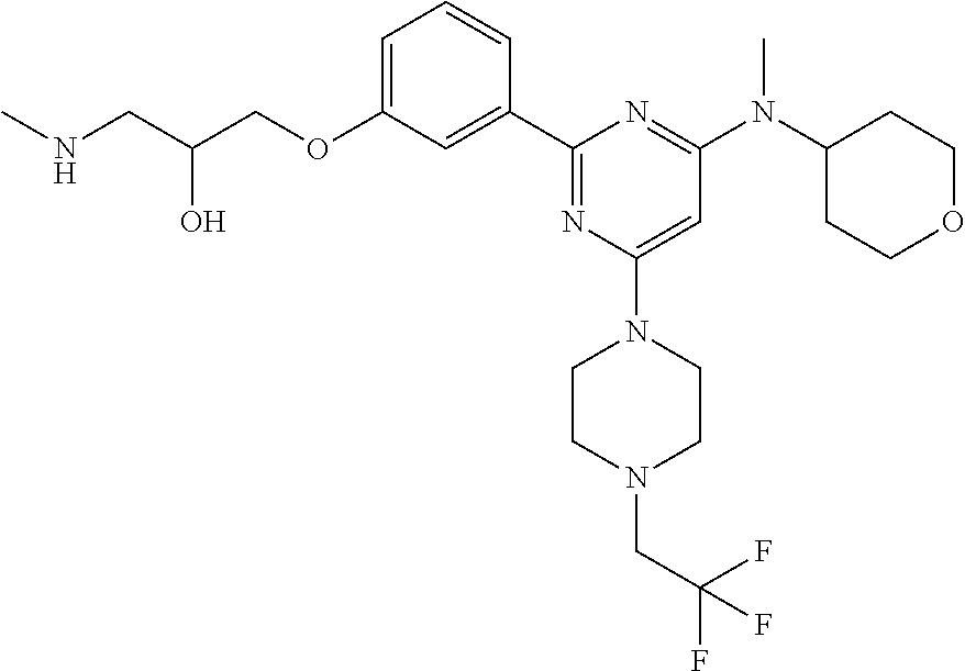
C1=C(OCC(CNC)O)C=C(C2=NC(N3CCN(CC(F)(F)F)CC3)=CC(N(C3CCOCC3)C)=N2)C=C1
